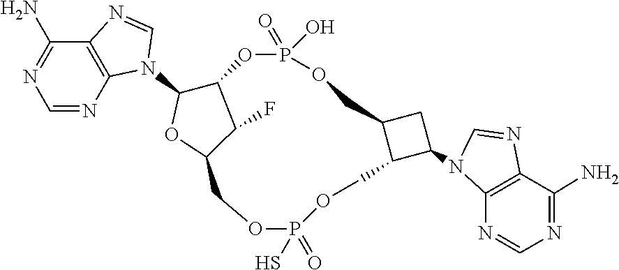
C12C(N3C4=C(C(N)=NC=N4)N=C3)OC(C1F)COP(=O)(S)OCC1C(CC1N1C3=C(N=C1)C(N)=NC=N3)COP(O)(=O)O2
